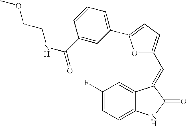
C1(F)=CC=C2C(=C1)C(=CC1=CC=C(C3=CC=CC(C(NCCOC)=O)=C3)O1)C(=O)N2
